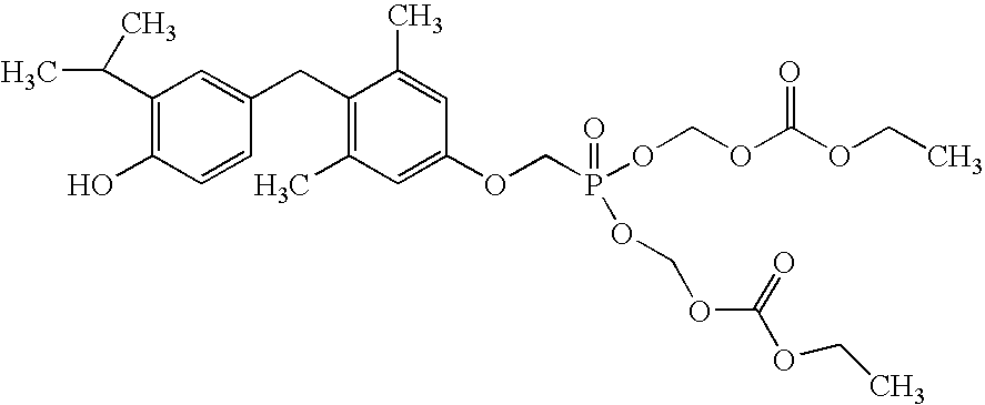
C1(C(C)C)=C(O)C=CC(CC2=C(C)C=C(OCP(OCOC(OCC)=O)(=O)OCOC(OCC)=O)C=C2C)=C1
